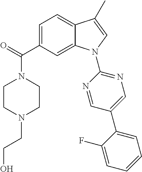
O=C(C1=CC=C2C(=C1)N(C1=NC=C(C3=CC=CC=C3F)C=N1)C=C2C)N1CCN(CCO)CC1
